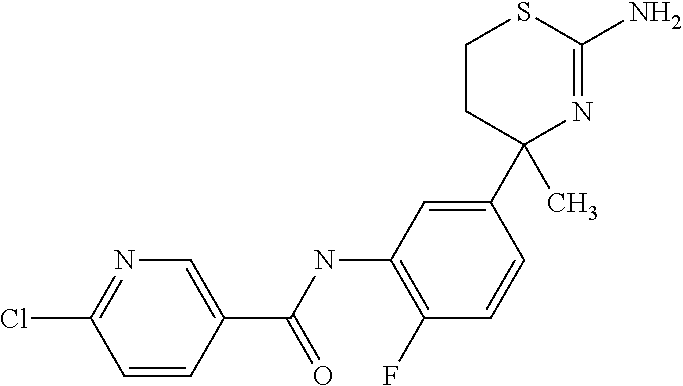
C1(C2(C)N=C(N)SCC2)=CC(NC(C2=CN=C(Cl)C=C2)=O)=C(F)C=C1
